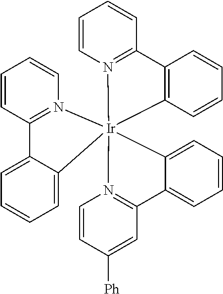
C1=CN2=C(C=C1)C1=C([Ir]234(N2=C(C=CC=C2)C2=CC=CC=C23)C2=CC=CC=C2C2=N4C=CC([Ph])=C2)C=CC=C1
